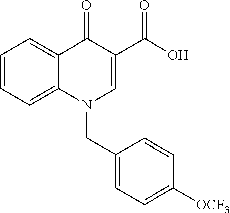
C1=CC=C2C(=C1)C(=O)C(C(O)=O)=CN2CC1=CC=C([OCF3])C=C1
